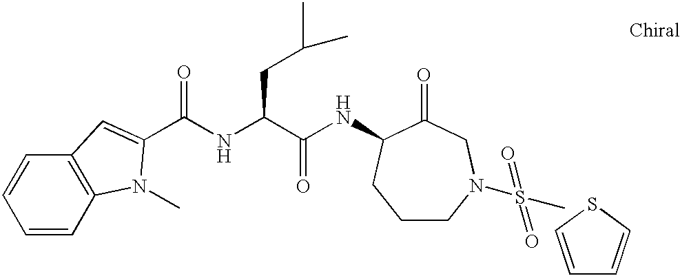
C1=CC2=C(C=C1)C=C(C(=O)NC(C(NC1C(=O)CN(S(C)(=O)=O)CCC1)=O)CC(C)C)N2C.C1=CSC=C1
